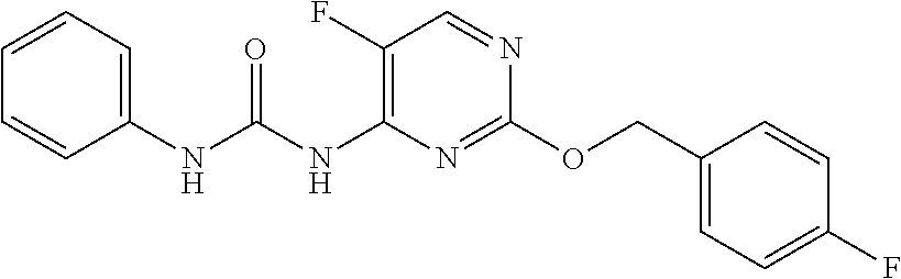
C1(OCC2=CC=C(F)C=C2)=NC(NC(NC2=CC=CC=C2)=O)=C(F)C=N1
